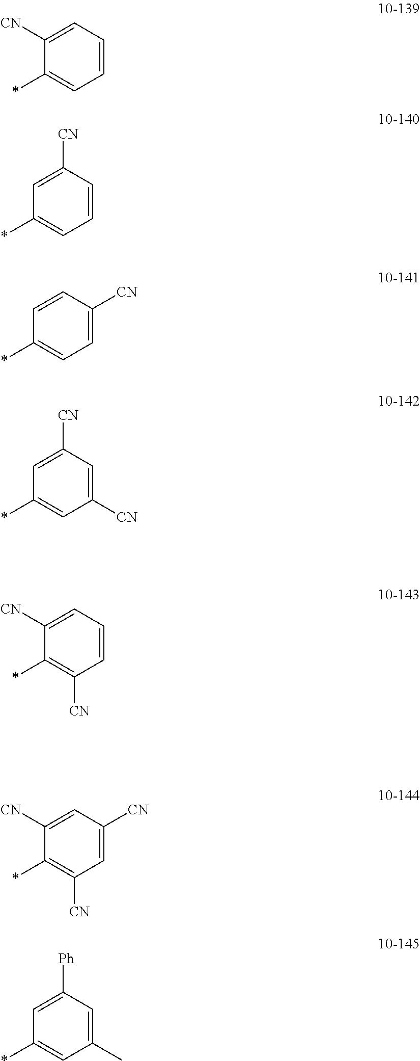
C1(*)=CC=CC=C1[CN].C1(*)=CC=CC([CN])=C1.C1(*)=CC=C([CN])C=C1.C1(*)=CC([CN])=CC([CN])=C1.C1(*)=C([CN])C=CC=C1[CN].C1(*)=C([CN])C=C([CN])C=C1[CN].C1(*)=CC(C)=CC([Ph])=C1
